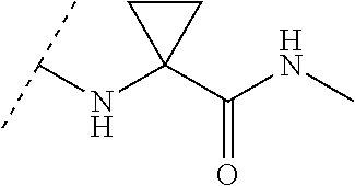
C(NC1(C(=O)NC)CC1)(C)C
